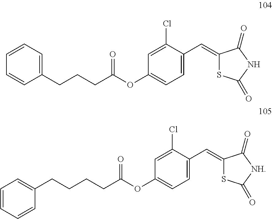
C1=C(C=C2SC(=O)NC2=O)C(Cl)=CC(OC(=O)CCCC2=CC=CC=C2)=C1.C1=C(C=C2SC(=O)[NH]C2=O)C(Cl)=CC(OC(=O)CCCCC2=CC=CC=C2)=C1
